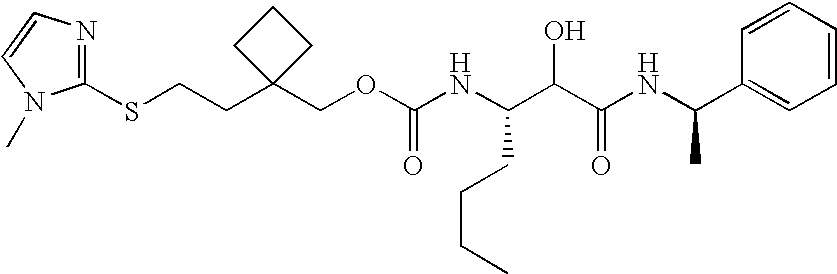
O(CC1(CCSC2=NC=CN2C)CCC1)C(NC(C(C(NC(C1=CC=CC=C1)C)=O)O)CCCC)=O
